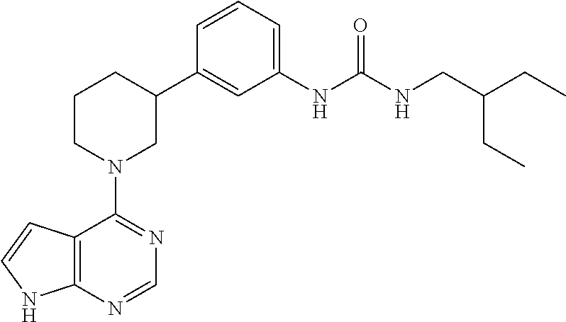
C12=C(NC=C1)N=CN=C2N1CC(C2=CC(NC(NCC(CC)CC)=O)=CC=C2)CCC1
